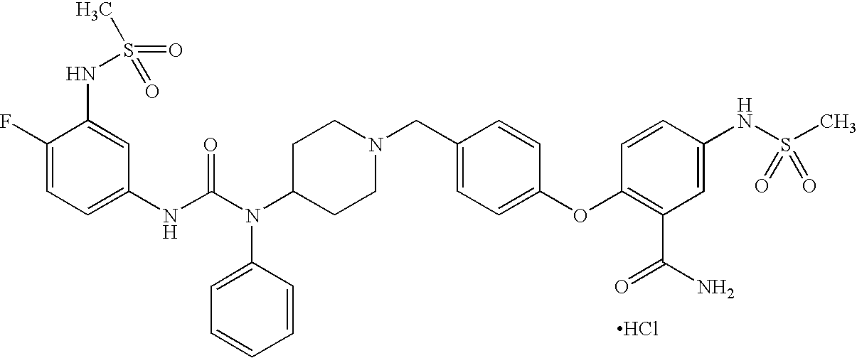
Cl.C1(NC(N(C2CCN(CC3=CC=C(OC4=C(C(=O)N)C=C(NS(C)(=O)=O)C=C4)C=C3)CC2)C2=CC=CC=C2)=O)=CC=C(F)C(NS(=O)(C)=O)=C1
